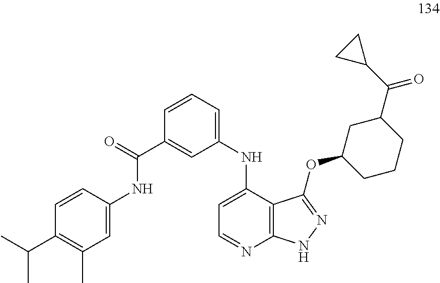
C1=CC(NC(C2=CC(NC3=CC=NC4=C3C(OC3CCCC(C(C5CC5)=O)C3)=NN4)=CC=C2)=O)=CC(C)=C1C(C)C
